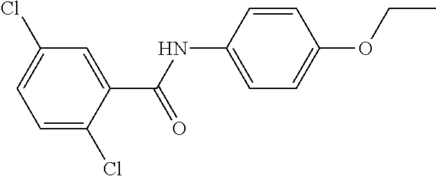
C1(Cl)=CC=C(Cl)C(C(NC2=CC=C(OCC)C=C2)=O)=C1
